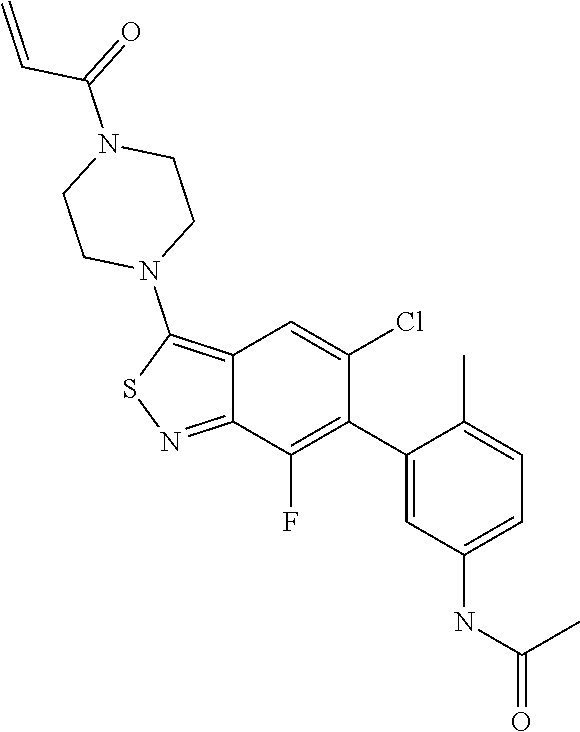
C1(C2=C(F)C3=NSC(N4CCN(C(=O)C=C)CC4)=C3C=C2Cl)=CC(NC(C)=O)=CC=C1C
